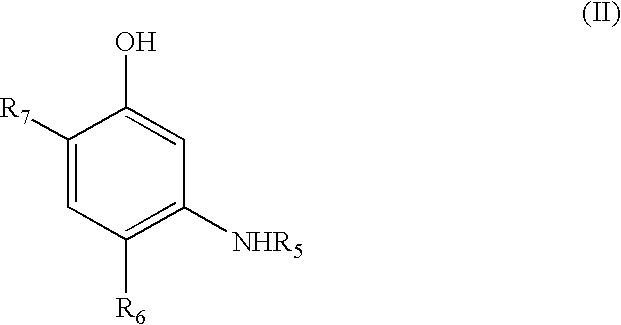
C1([R7])=CC([R6])=C([NHR5])C=C1O
